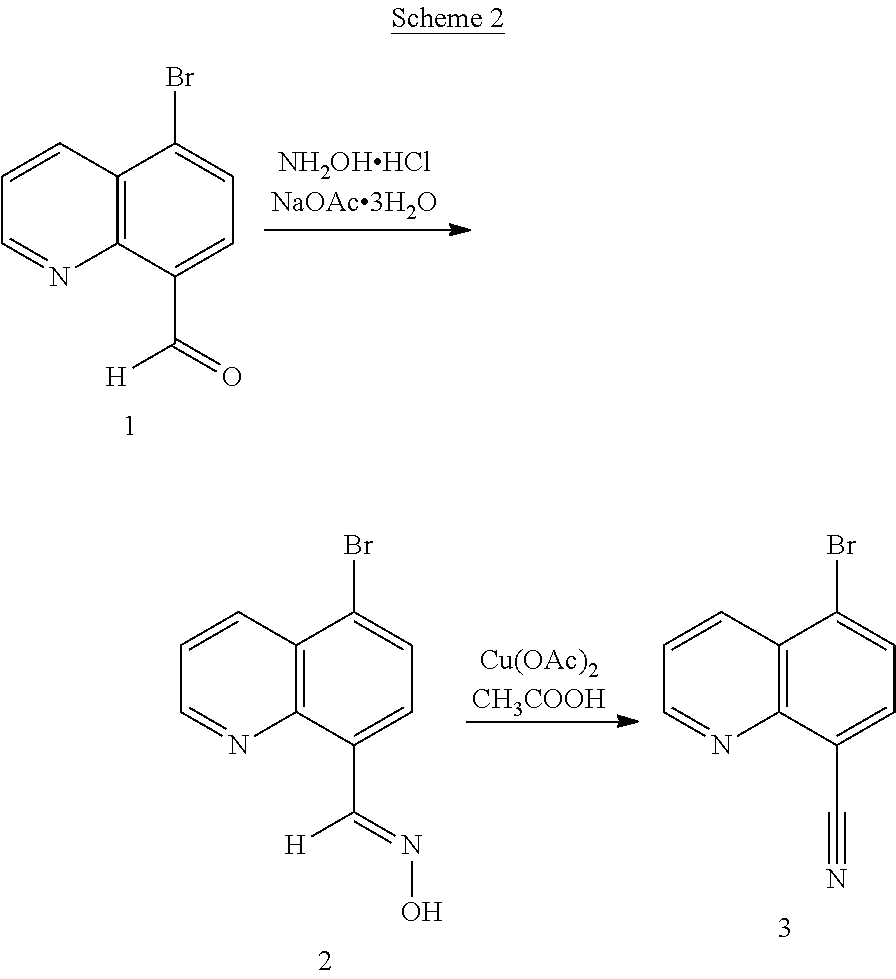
C12=C(C(C([H])=O)=CC=C1Br)N=CC=C2.[Cu(OAc)2CH3COOH].C12=C(C(C([H])=NO)=CC=C1Br)N=CC=C2.C12=C(C(C#N)=CC=C1Br)N=CC=C2
